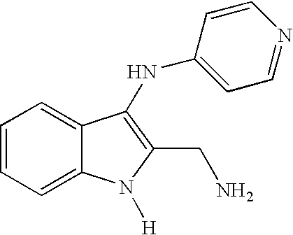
C12=CC=CC=C1C(NC1=CC=NC=C1)=C(CN)N2[H]
